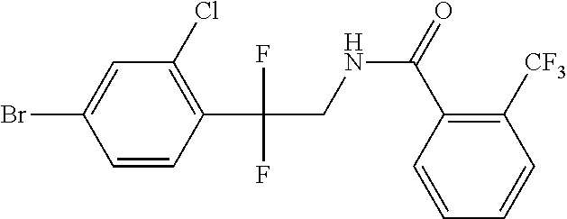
C1=CC(C(F)(F)CNC(=O)C2=C([CF3])C=CC=C2)=C(Cl)C=C1Br
